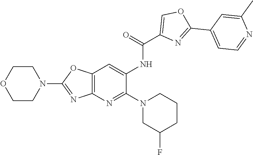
C1(F)CN(C2=NC3=C(OC(N4CCOCC4)=N3)C=C2NC(C2=COC(C3=CC=NC(C)=C3)=N2)=O)CCC1
